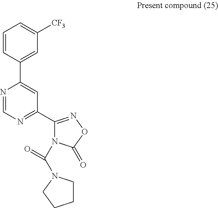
C1=CC(C2=CC(C3=NOC(=O)N3C(=O)N3CCCC3)=NC=N2)=CC([CF3])=C1
